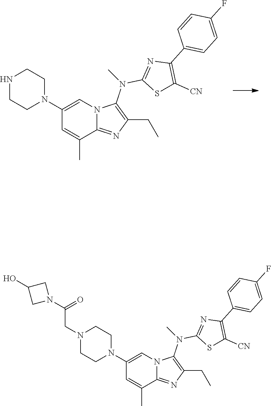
C1CNCCN1C1=CN2C(=NC(CC)=C2N(C2=NC(C3=CC=C(F)C=C3)=C([CN])S2)C)C(C)=C1.C1=C(C)C2=NC(CC)=C(N(C)C3=NC(C4=CC=C(F)C=C4)=C([CN])S3)N2C=C1N1CCN(CC(N2CC(O)C2)=O)CC1
